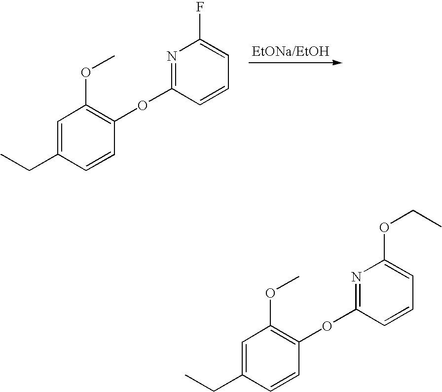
C1=C(CC)C=CC(OC2=NC(F)=CC=C2)=C1OC.C1=C(CC)C=CC(OC2=NC(OCC)=CC=C2)=C1OC
